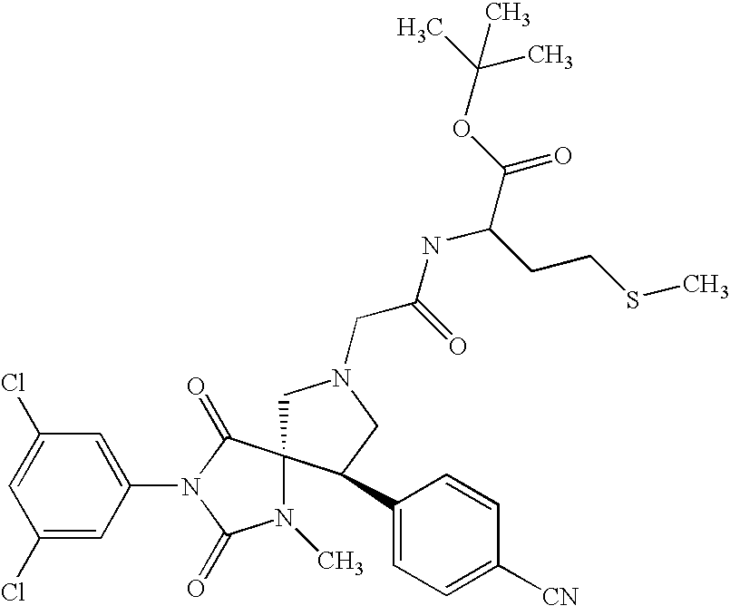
C1(Cl)=CC(N2C(=O)N(C)C3(C2=O)CN(CC(NC(CCSC)C(OC(C)(C)C)=O)=O)CC3C2=CC=C([CN])C=C2)=CC(Cl)=C1
